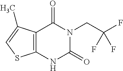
C12=C(NC(=O)N(CC(F)(F)F)C1=O)SC=C2C
